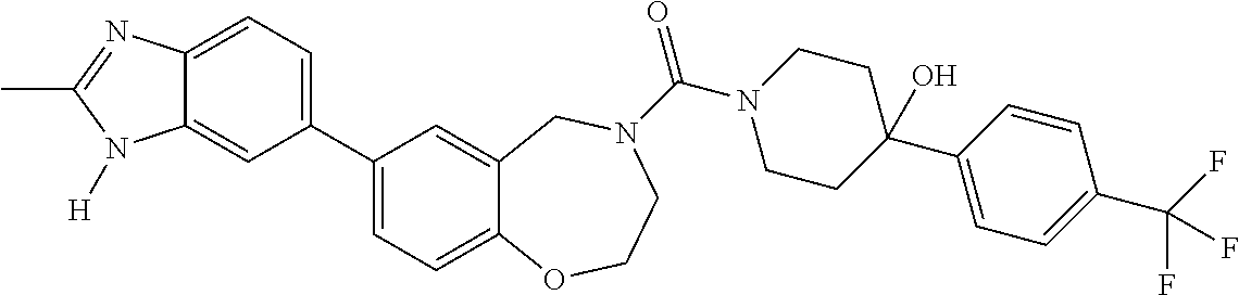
C1(C2=CC=C3C(=C2)N([H])C(C)=N3)=CC=C2C(=C1)CN(C(N1CCC(C3=CC=C(C(F)(F)F)C=C3)(O)CC1)=O)CCO2
